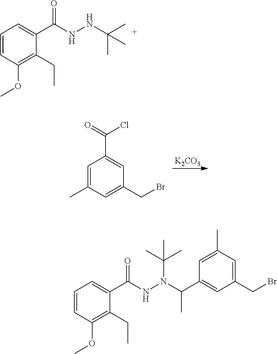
C1=CC(OC)=C(CC)C(C(NNC(C)(C)C)=O)=C1.[K2CO3].C1=C(C)C=C(CBr)C=C1C(=O)Cl.C1=CC(OC)=C(CC)C(C(NN(C(C)(C)C)C(C)C2=CC(CBr)=CC(C)=C2)=O)=C1
